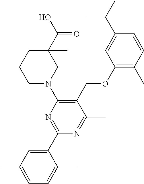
C1(OCC2=C(N3CC(C)(C(O)=O)CCC3)N=C(C3=CC(C)=CC=C3C)N=C2C)=C(C)C=CC(C(C)C)=C1
